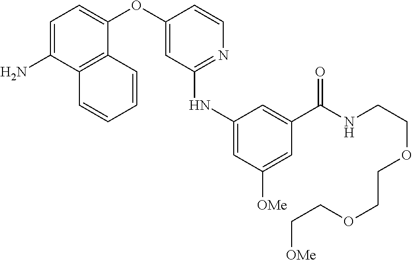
C1=C(N)C2=C(C(OC3=CC(NC4=CC([OMe])=CC(C(NCCOCCOCC[OMe])=O)=C4)=NC=C3)=C1)C=CC=C2
